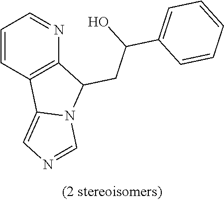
C1=CC2=C(N=C1)C(CC(O)C1=CC=CC=C1)N1C2=CN=C1
